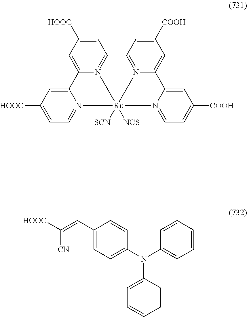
C1=C([HOOC])C=C2N(=C1)[Ru]1([NCS])([SCN])(N3=CC=C([HOOC])C=C23)N2=CC=C([COOH])C=C2C2=CC([COOH])=CC=N21.[HOOC]C([CN])=CC1=CC=C(N(C2=CC=CC=C2)C2=CC=CC=C2)C=C1
